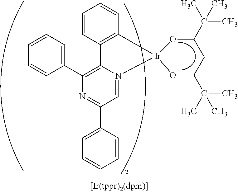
C1(C(C)(C)C)O[Ir]2(OC(C(C)(C)C)C1)C1=C(C=CC=C1)C1=C(C3=CC=CC=C3)N=C(C3=CC=CC=C3)C=N12
